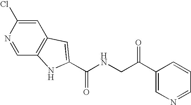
C(NCC(=O)C1=CN=CC=C1)(=O)C1=CC2=C(C=NC(Cl)=C2)N1
